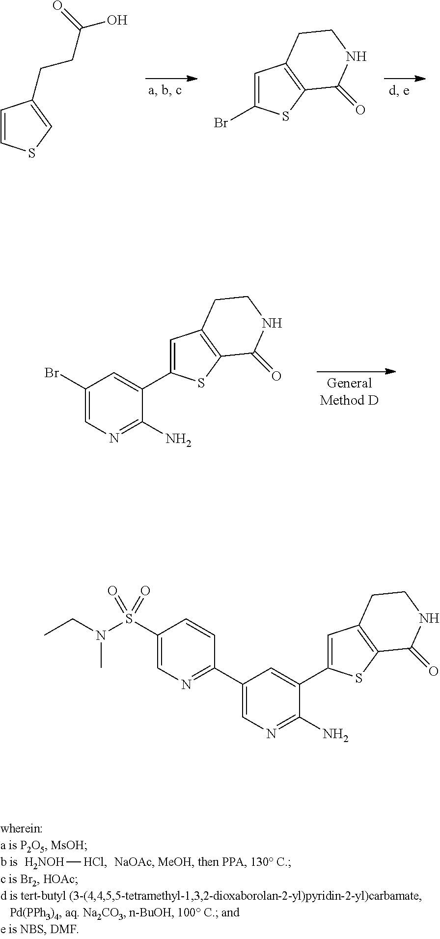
[H2NOH][HCl].C1=CSC=C1CCC(O)=O.C1=C(Br)SC2=C1CCNC2=O.C1=C(C2=CC(Br)=CN=C2N)SC2=C1CCNC2=O.C1=C(C2=CC(C3=NC=C(S(N(CC)C)(=O)=O)C=C3)=CN=C2N)SC2=C1CCNC2=O
